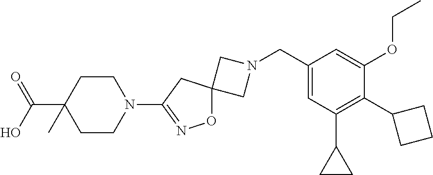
C1N(CC2=CC(C3CC3)=C(C3CCC3)C(OCC)=C2)CC12ON=C(N1CCC(C(=O)O)(C)CC1)C2
